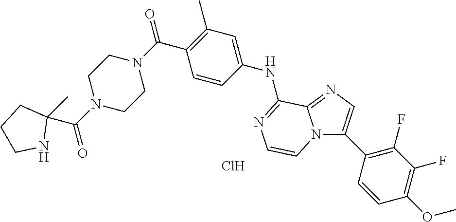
Cl.C(C1=C(C)C=C(NC2=NC=CN3C(C4=C(F)C(F)=C(OC)C=C4)=CN=C32)C=C1)(N1CCN(C(C2(C)CCCN2)=O)CC1)=O
